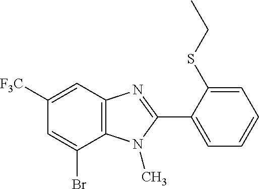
C12=C(C=C([F3C])C=C1Br)N=C(C1=CC=CC=C1SCC)N2C
